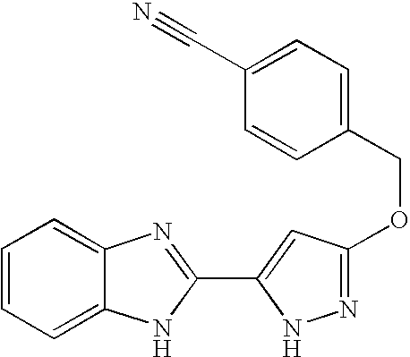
C1=CC=C2C(=C1)N=C(C1=CC(OCC3=CC=C(C#N)C=C3)=NN1)N2
